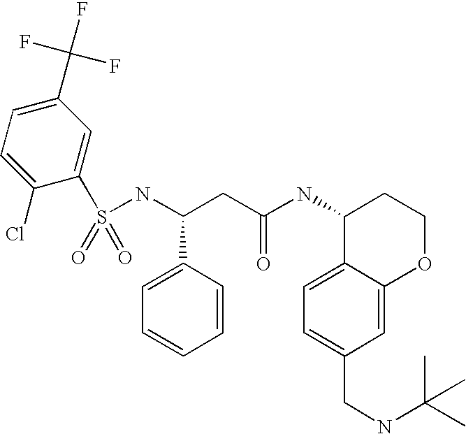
S(NC(CC(NC1C2=CC=C(CNC(C)(C)C)C=C2OCC1)=O)C1=CC=CC=C1)(=O)(=O)C1=CC(C(F)(F)F)=CC=C1Cl
